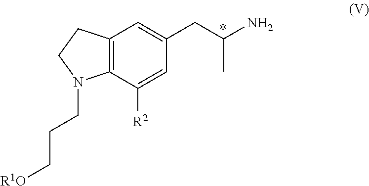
C12=C(C([R2])=CC(CC(N)C)=C1)N(CCC[R1O])CC2
